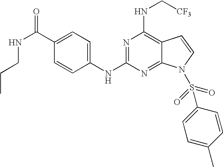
N(C(C1=CC=C(NC2=NC(NC[CF3])=C3C(=N2)N(S(C2=CC=C(C)C=C2)(=O)=O)C=C3)C=C1)=O)CCC
